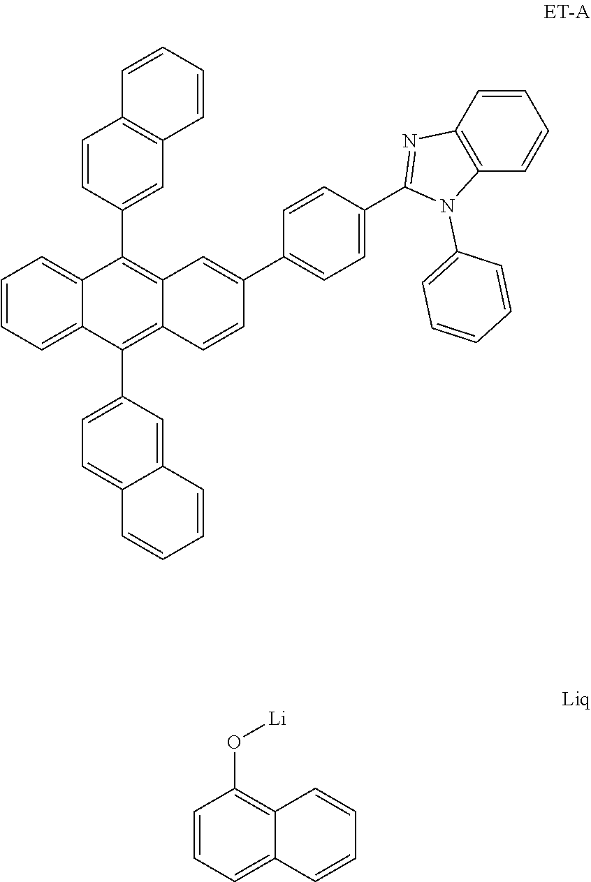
C1=CC(C2=C3C(=C(C4=CC=C5C(=C4)C=CC=C5)C4=CC=CC=C24)C=CC(C2=CC=C(C4=NC5=C(N4C4=CC=CC=C4)C=CC=C5)C=C2)=C3)=CC2=C1C=CC=C2.C1=CC=C2C(=C1O[Li])C=CC=C2
